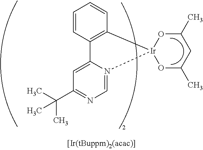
C(C1=NC=N2C(=C1)C1=C(C=CC=C1)[Ir]21OC(C)CC(C)O1)(C)(C)C
